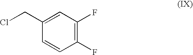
C1=CC(F)=C(F)C=C1CCl
